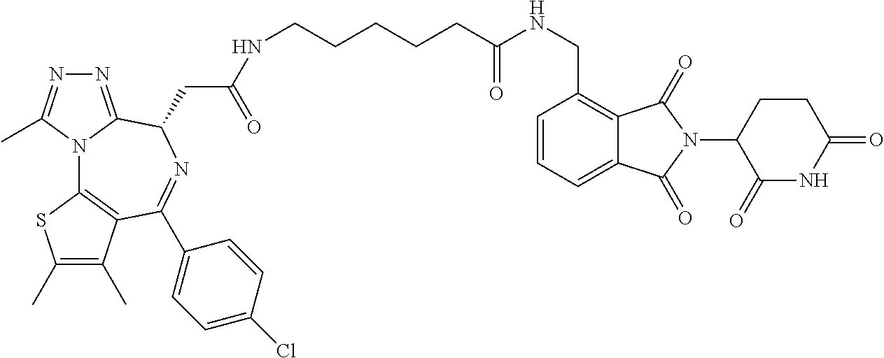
C(CCCCC(NCC1=C2C(=CC=C1)C(=O)N(C1C(=O)NC(=O)CC1)C2=O)=O)NC(CC1N=C(C2=CC=C(Cl)C=C2)C2=C(N3C1=NN=C3C)SC(C)=C2C)=O
